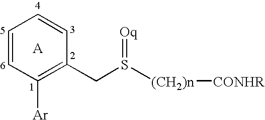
C1=CC([Ar])=C(CS([(CH2)n][CONHR])=[Oq])C=C1.[A]
